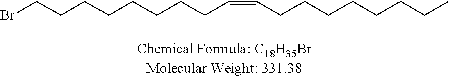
BrCCCCCCCCC=CCCCCCCCC
